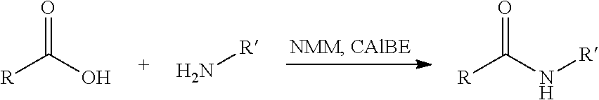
O=C([R])O.N[R].O=C([R])N[R]
